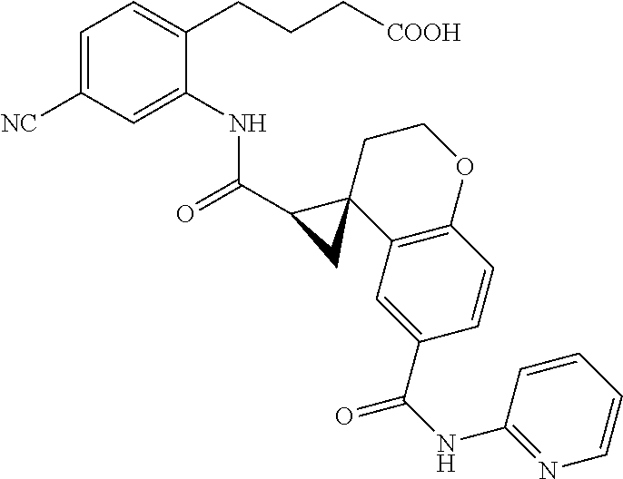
C1=C([NC])C=C(NC(C2CC23C2=C(OCC3)C=CC(C(NC3=NC=CC=C3)=O)=C2)=O)C(CCC[COOH])=C1
